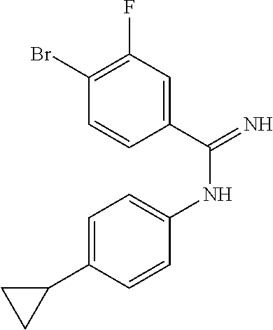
C1(Br)=C(F)C=C(C(NC2=CC=C(C3CC3)C=C2)=N)C=C1
